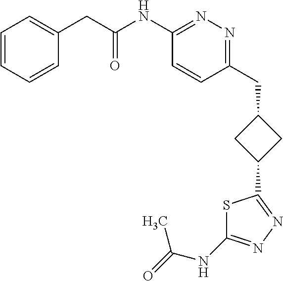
C1(NC(CC2=CC=CC=C2)=O)=NN=C(CC2CC(C3=NN=C(NC(=O)C)S3)C2)C=C1
